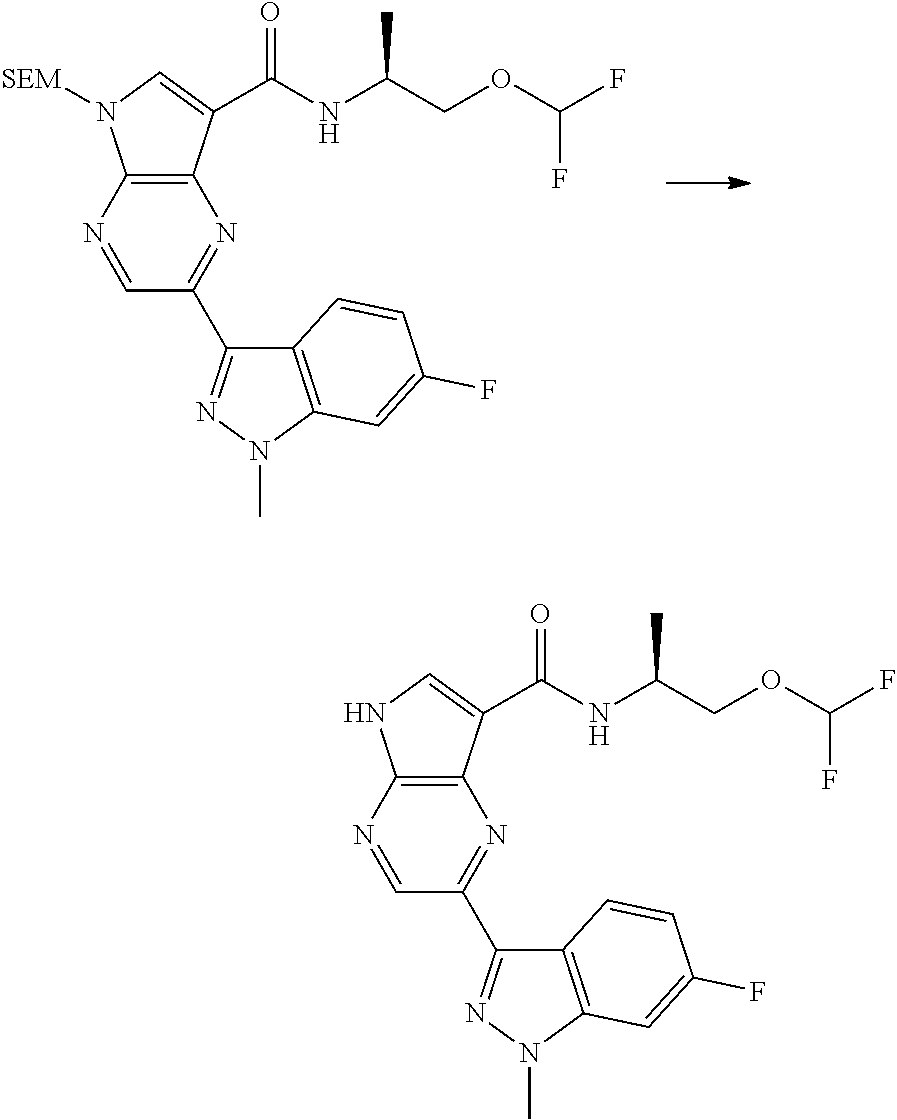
N1=CC(C2=NN(C)C3=C2C=CC(F)=C3)=NC2=C1N([SEM])C=C2C(NC(COC(F)F)C)=O.N1=CC(C2=NN(C)C3=C2C=CC(F)=C3)=NC2=C1NC=C2C(NC(COC(F)F)C)=O
